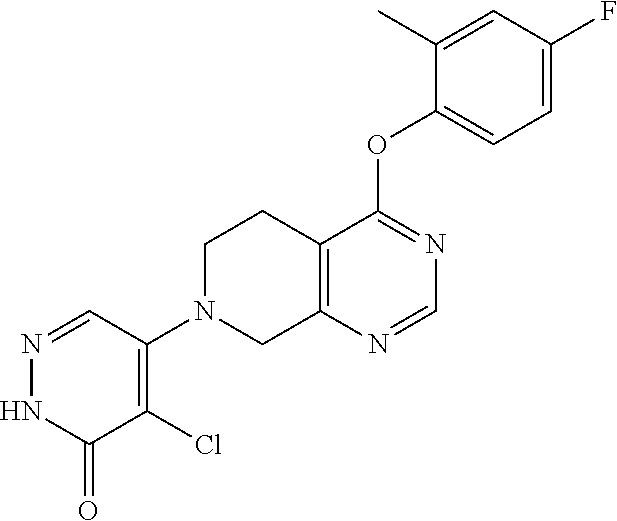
C12=C(N=CN=C1OC1=CC=C(F)C=C1C)CN(C1=C(Cl)C(=O)NN=C1)CC2
